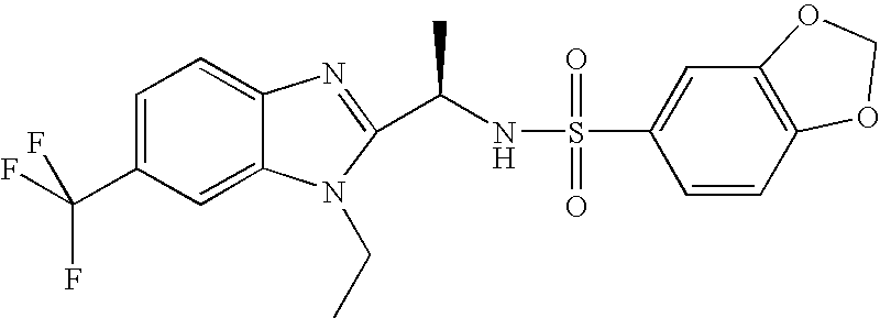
C1=C(C(F)(F)F)C=C2C(=C1)N=C(C(NS(=O)(=O)C1=CC3=C(C=C1)OCO3)C)N2CC
